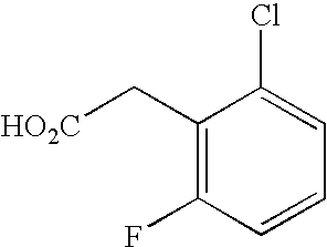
C1(C[HO2C])=C(F)C=CC=C1Cl
